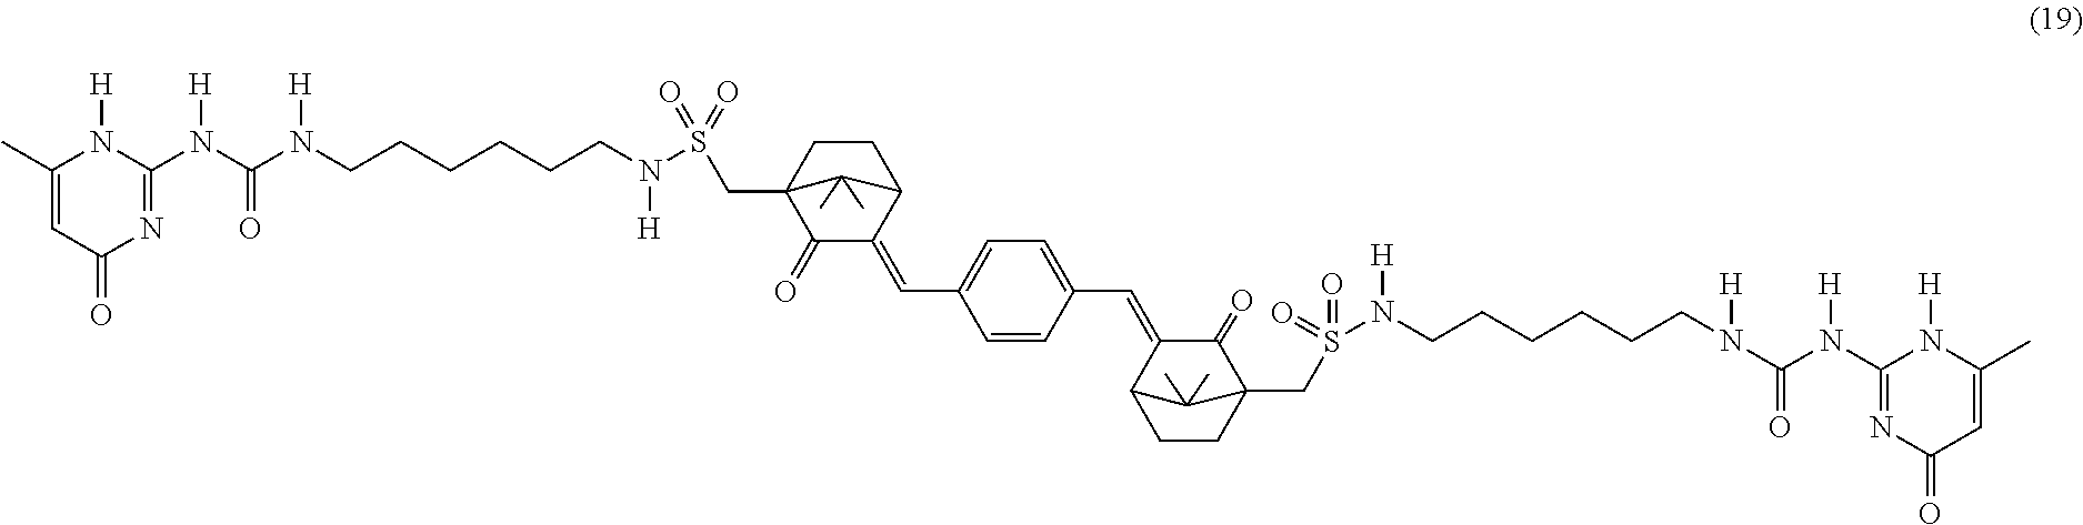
C1(C)=CC(=O)N=C(N(C(N(CCCCCCN(S(CC23C(=O)C(=CC4=CC=C(C=C5C6CCC(CS(N(CCCCCCN(C(N(C7=NC(=O)C=C(C)N7[H])[H])=O)[H])[H])(=O)=O)(C5=O)C6(C)C)C=C4)C(CC2)C3(C)C)(=O)=O)[H])[H])=O)[H])N1[H]
